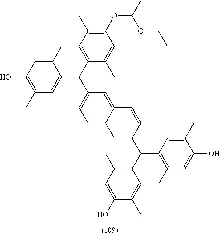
C1(OC(C)OCC)=C(C)C=C(C(C2=CC=C3C(=C2)C=CC(C(C2=C(C)C=C(O)C(C)=C2)C2=C(C)C=C(O)C(C)=C2)=C3)C2=CC(C)=C(O)C=C2C)C(C)=C1
